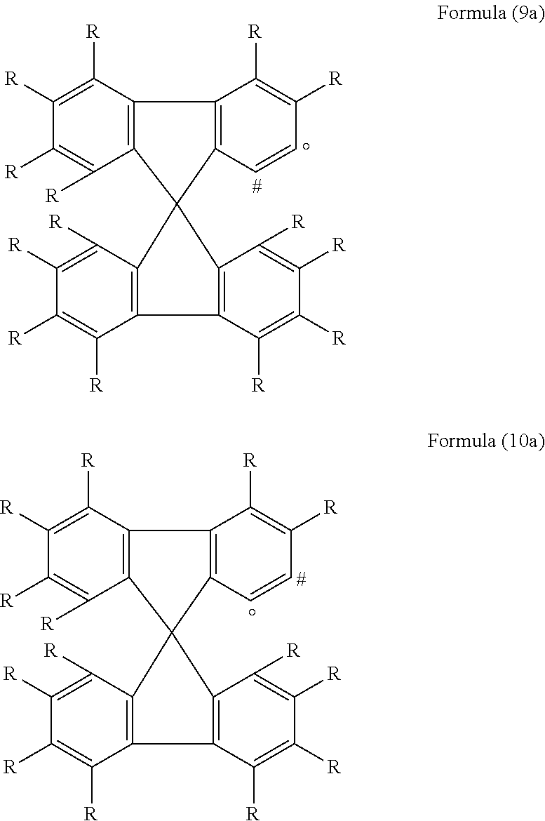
C1([R])=C([R])C2=C(C([R])=C1[R])C1(C3=C2C([R])=C([R])C=C3)C2=C(C([R])=C([R])C([R])=C2[R])C2=C1C([R])=C([R])C([R])=C2[R].C1([R])=C([R])C2=C(C([R])=C1[R])C1(C3=C2C([R])=C([R])C=C3)C2=C(C([R])=C([R])C([R])=C2[R])C2=C1C([R])=C([R])C([R])=C2[R]
